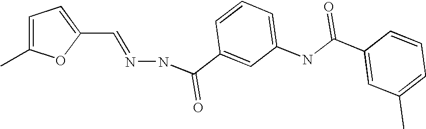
C1(C=NNC(C2=CC(NC(C3=CC(C)=CC=C3)=O)=CC=C2)=O)=CC=C(C)O1
